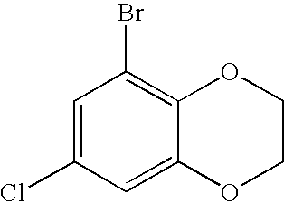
C1=C(Cl)C=C2C(=C1Br)OCCO2
